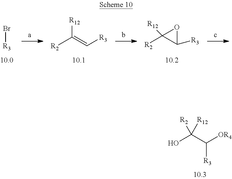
C([R3])(C(O)([R12])[R2])[OR4].Br[R3].[R12]C([R2])=C[R3].[R2]C1([R12])C([R3])O1
